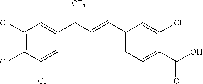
ClC1=C(Cl)C(Cl)=CC(C(C=CC2=CC=C(C(O)=O)C(Cl)=C2)[CF3])=C1
